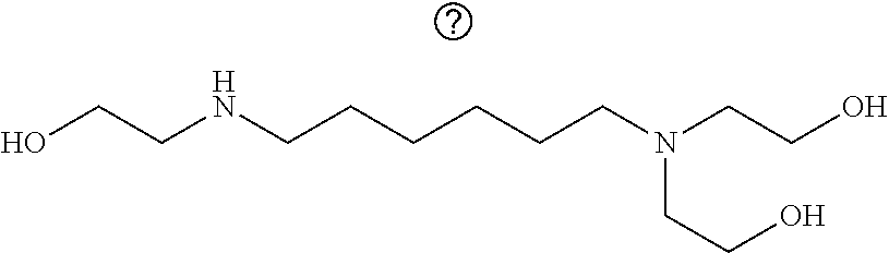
C(CNCCCCCCN(CCO)CCO)O
